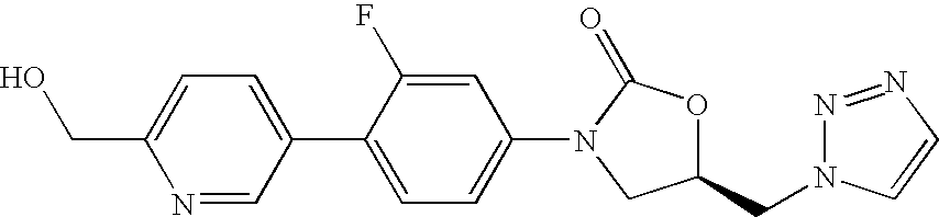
C(C1=CC=C(C2=CC=C(N3C(=O)OC(CN4N=NC=C4)C3)C=C2F)C=N1)O
